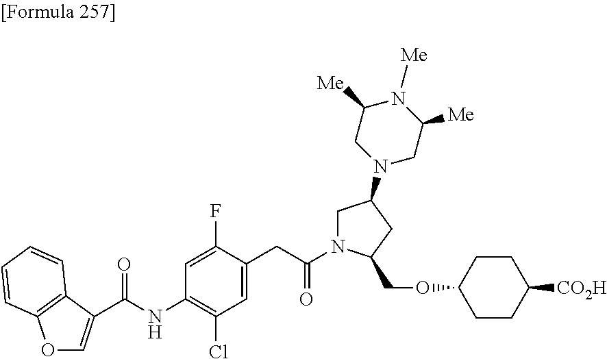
C(NC1=C(Cl)C=C(CC(N2CC(N3CC([Me])N([Me])C([Me])C3)CC2COC2CCC([CO2H])CC2)=O)C(F)=C1)(=O)C1=COC2=C1C=CC=C2
